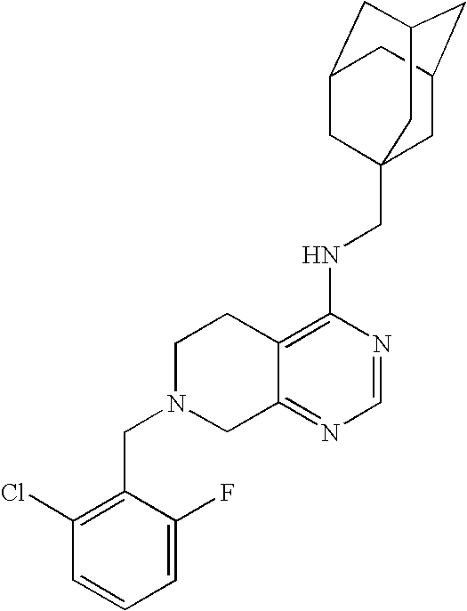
C12=C(NCC34CC5CC(CC(C3)C5)C4)N=CN=C1CN(CC1=C(Cl)C=CC=C1F)CC2
